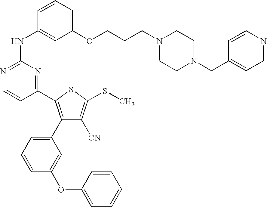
C1=CC(NC2=NC=CC(C3=C(C4=CC=CC(OC5=CC=CC=C5)=C4)C([CN])=C(SC)S3)=N2)=CC(OCCCN2CCN(CC3=CC=NC=C3)CC2)=C1
